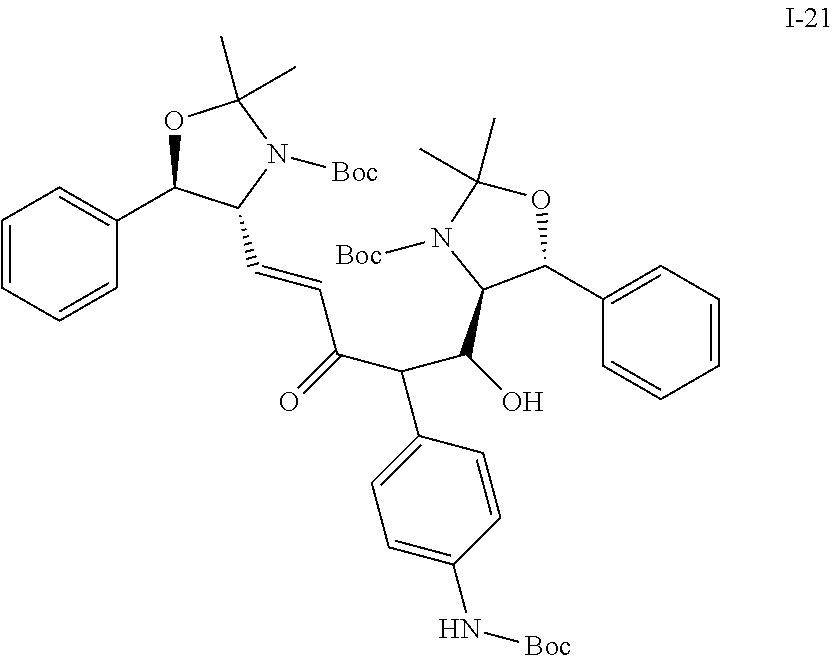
C1=CC=CC(C2OC(C)(C)N([Boc])C2C=CC(=O)C(C2=CC=C(N[Boc])C=C2)C(C2N([Boc])C(C)(C)OC2C2=CC=CC=C2)O)=C1
